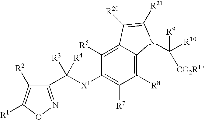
C1(C([X1]C2=C([R7])C([R8])=C3C(=C2[R5])C([R20])=C([R21])N3C([R10])([R9])[CO2R17])([R3])[R4])=NOC([R1])=C1[R2]
